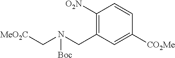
C1(CN(C[MeO2C])[Boc])=C([O2N])C=CC([CO2Me])=C1
